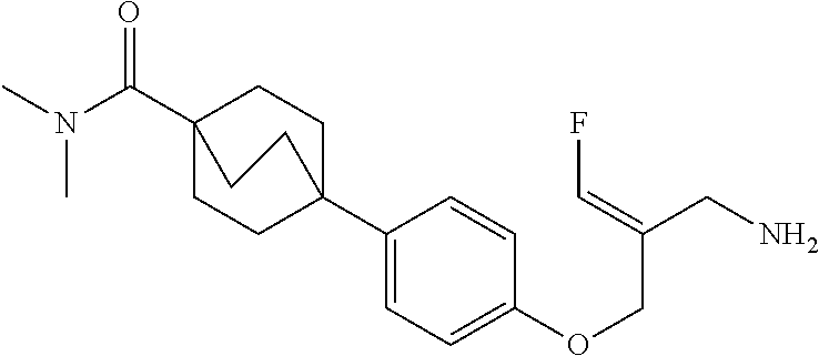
C1(C23CCC(C(N(C)C)=O)(CC2)CC3)=CC=C(OCC(CN)=CF)C=C1
